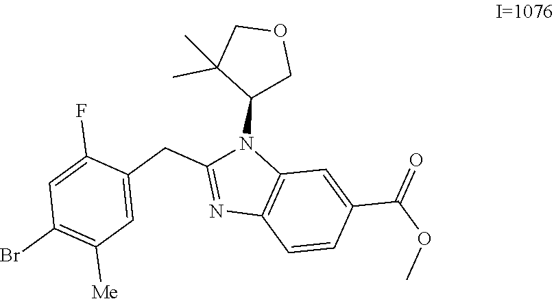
C1=C(F)C(CC2=NC3=C(N2C2COCC2(C)C)C=C(C(OC)=O)C=C3)=CC([Me])=C1Br
